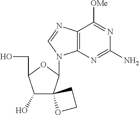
C1(O)C(CO)OC(N2C3=C(N=C2)C([OMe])=NC(N)=N3)C12OCC2
